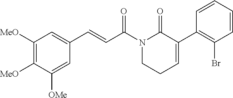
C1([MeO])=C([MeO])C([OMe])=CC(C=CC(N2CCC=C(C3=C(Br)C=CC=C3)C2=O)=O)=C1
